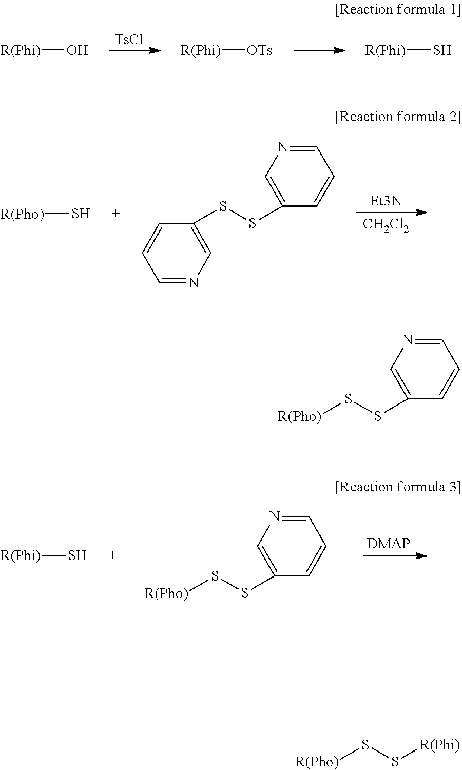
[TsCl].[R(Phi)]O.[R(Phi)][OTs].[R(Phi)]S.[Et3N].[CH2Cl2].[R(Pho)]S.C1=CC=NC=C1SSC1=CN=CC=C1.[R(Phi)]S.[R(Pho)]SSC1=CN=CC=C1.[R(Pho)]SSC1=CN=CC=C1.[R(Pho)]SS[R(Phi)]
